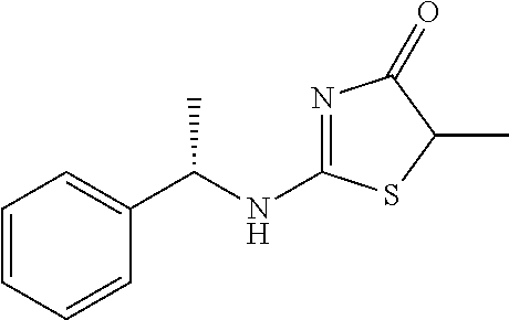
C1=CC=CC(C(NC2=NC(=O)C(C)S2)C)=C1
